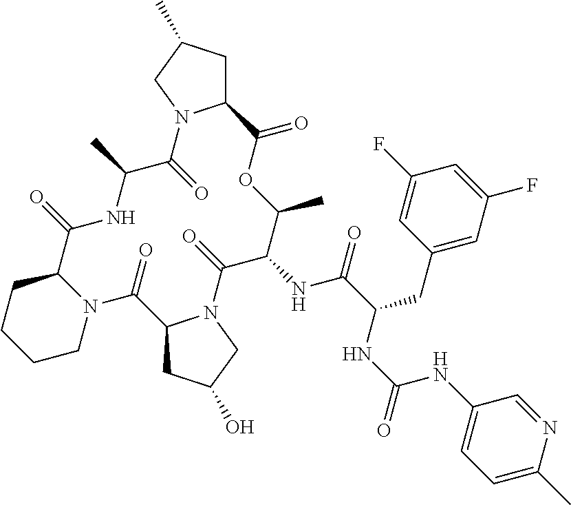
N12C(CCCC1)C(=O)NC(C)C(=O)N1C(CC(C)C1)C(=O)OC(C)C(NC(C(NC(NC1=CC=C(C)N=C1)=O)CC1=CC(F)=CC(F)=C1)=O)C(=O)N1C(C2=O)CC(O)C1
